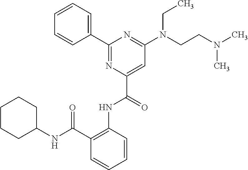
C1=CC=C(C2=NC(C(=O)NC3=C(C(NC4CCCCC4)=O)C=CC=C3)=CC(N(CCN(C)C)CC)=N2)C=C1
